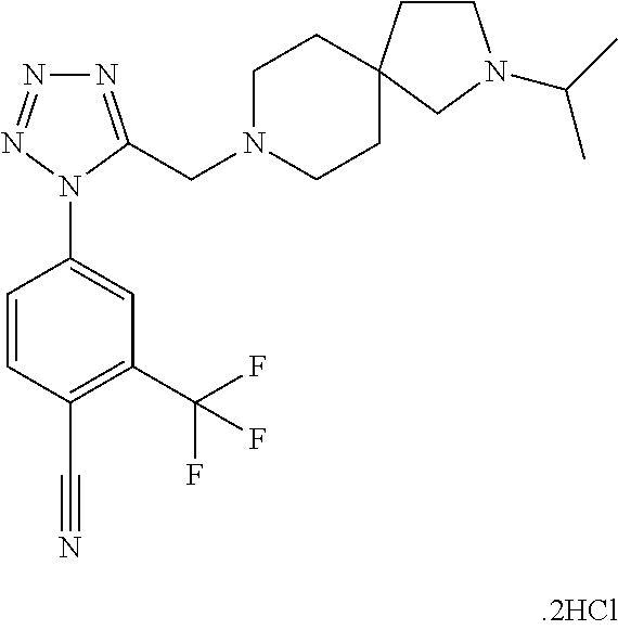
C1(N2C(CN3CCC4(CC3)CCN(C(C)C)C4)=NN=N2)=CC(C(F)(F)F)=C(C#N)C=C1
